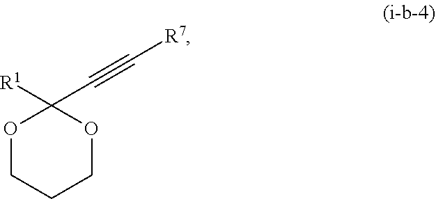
C1([R1])(C#C[R7])OCCCO1
